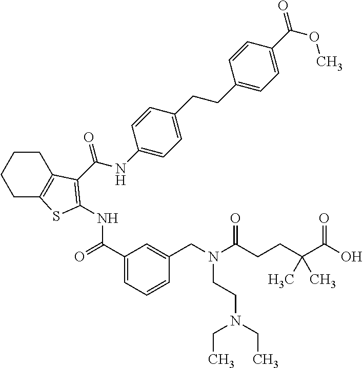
C1CC2=C(CC1)SC(NC(=O)C1=CC=CC(CN(CCN(CC)CC)C(CCC(C(O)=O)(C)C)=O)=C1)=C2C(NC1=CC=C(CCC2=CC=C(C(=O)OC)C=C2)C=C1)=O
